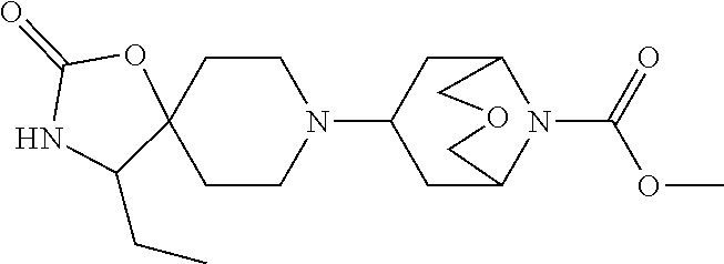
C12(CCN(C3CC4N(C(=O)OC)C(C3)COC4)CC1)OC(=O)NC2CC
